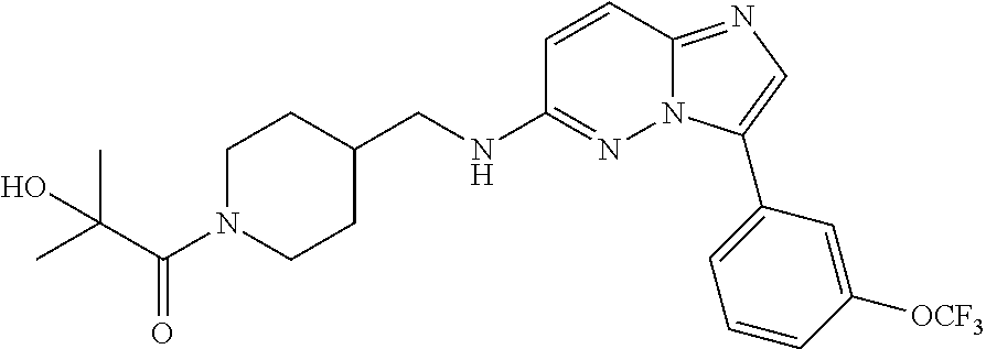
C(NC1=NN2C(=NC=C2C2=CC=CC([OCF3])=C2)C=C1)C1CCN(C(C(C)(C)O)=O)CC1
